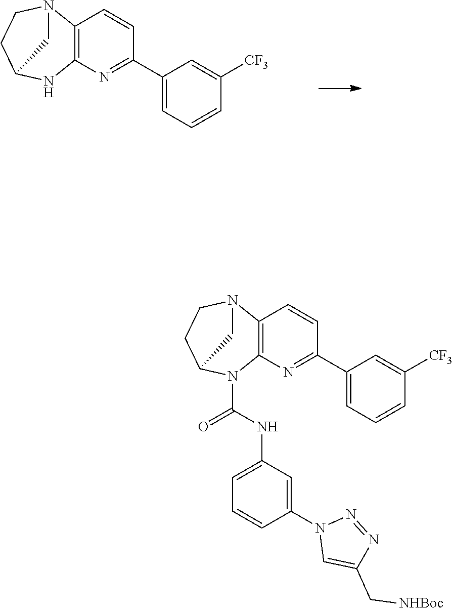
C12=C(N=C(C3=CC=CC([CF3])=C3)C=C1)NC1CCN2C1.C12=C(N=C(C3=CC=CC([CF3])=C3)C=C1)N(C(NC1=CC=CC(N3C=C(C[NHBoc])N=N3)=C1)=O)C1CCN2C1
